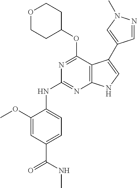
N(C1=NC2=C(C(OC3CCOCC3)=N1)C(C1=CN(C)N=C1)=CN2)C1=CC=C(C(NC)=O)C=C1OC
